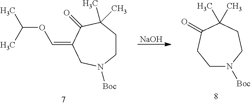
C1CC(C)(C)C(=O)C(=COC(C)C)CN1[Boc].CC1(C)CCN([Boc])CCC1=O.[NaOH]
